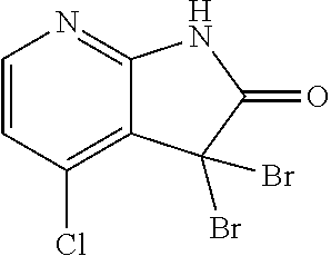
C1=CC(Cl)=C2C(=N1)NC(=O)C2(Br)Br
